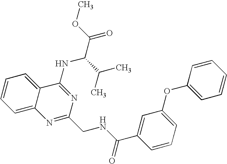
C12=CC=CC=C1C(NC(C(=O)OC)C(C)C)=NC(CNC(=O)C1=CC(OC3=CC=CC=C3)=CC=C1)=N2
